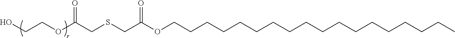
C(CCCCC)CCCCCCCCCCCCOC(CSCC(OCCO)=O)=O
